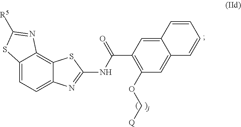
C12=CC=C3C(=C1N=C([R5])S2)SC(NC(=O)C1=C(OC[Q])C=C2C(=C1)C=CC=C2)=N3
